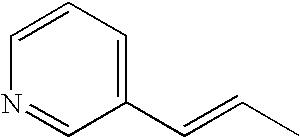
C1=CC=C(C=CC)C=N1
